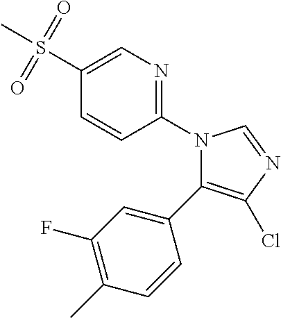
C1(S(C)(=O)=O)=CN=C(N2C(C3=CC(F)=C(C)C=C3)=C(Cl)N=C2)C=C1
